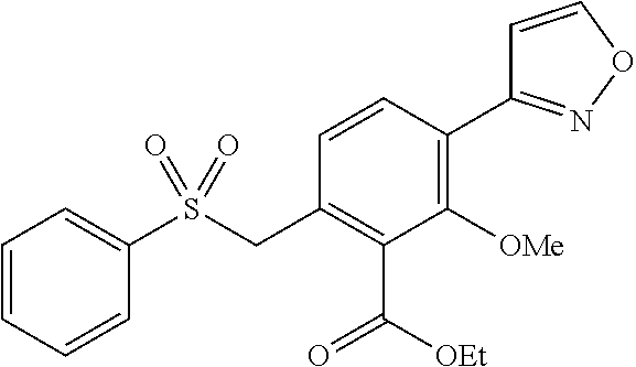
C1=CC=CC(S(CC2=C(C(=O)[OEt])C([OMe])=C(C3=NOC=C3)C=C2)(=O)=O)=C1
